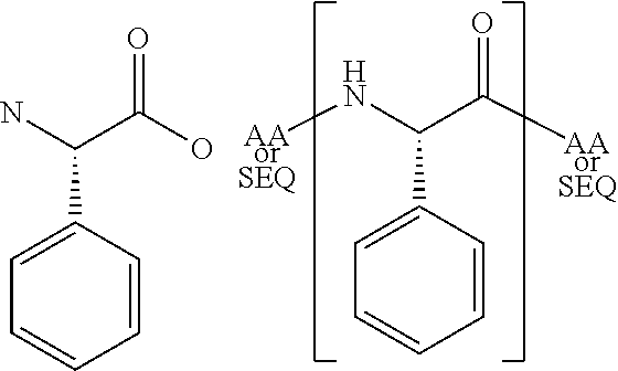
C1(C(N)C(O)=O)=CC=CC=C1.C1(C(N[AAorSEQ])C([AAorSEQ])=O)=CC=CC=C1
